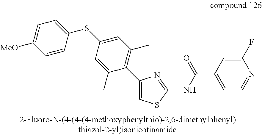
C1(C2=C(C)C=C(SC3=CC=C([MeO])C=C3)C=C2C)=CSC(NC(C2=CC=NC(F)=C2)=O)=N1
